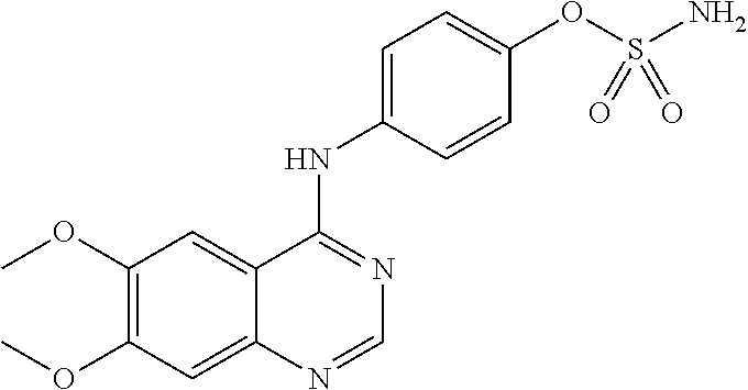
C1(OC)=C(OC)C=C2C(=C1)C(NC1=CC=C(OS(=O)(N)=O)C=C1)=NC=N2
